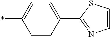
C1(*)=CC=C(C2=NC=CS2)C=C1
